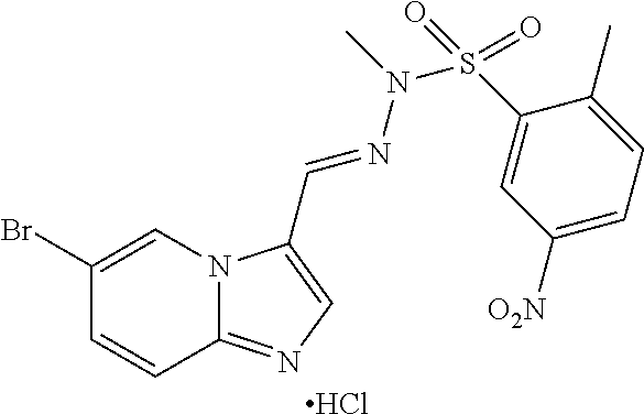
C1(Br)=CN2C(=NC=C2C=NN(S(C2=CC([O2N])=CC=C2C)(=O)=O)C)C=C1.Cl
